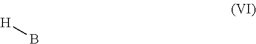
[H]B
